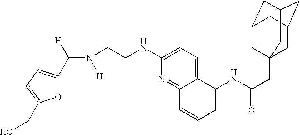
C(N([H])CCNC1=CC=C2C(=N1)C=CC=C2NC(CC12CC3CC(CC(C1)C3)C2)=O)([H])C1=CC=C(CO)O1
